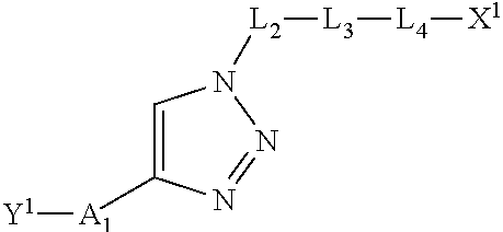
[A1]([Y1])C1=CN([L2][L3][L4][X1])N=N1
